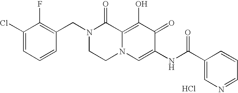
C1(CN2CCN3C(=C(O)C(=O)C(NC(=O)C4=CN=CC=C4)=C3)C2=O)=C(F)C(Cl)=CC=C1.Cl
